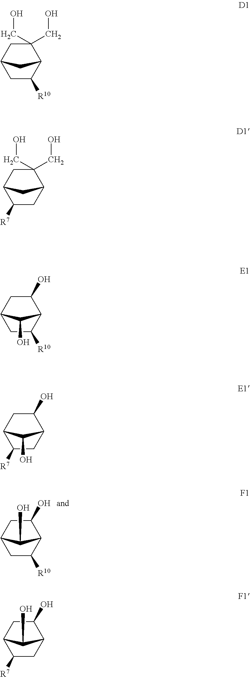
C1(O)CC2CC([R10])C1C2O.C1(CO)(CO)CC2CC([R10])C1C2.C1(CO)(CO)CC2C([R7])CC1C2.C1(O)CC2CC([R10])C1C2O.C1(O)CC2C([R7])CC1C2O.C1(O)CC2C([R7])CC1C2O
